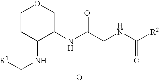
O.N(C(CNC([R2])=O)=O)C1COCCC1NC[R1]
